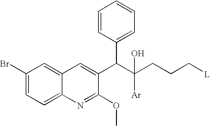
C1(Br)=CC=C2C(=C1)C=C(C(C(CCC[L])([Ar])O)C1=CC=CC=C1)C(OC)=N2
